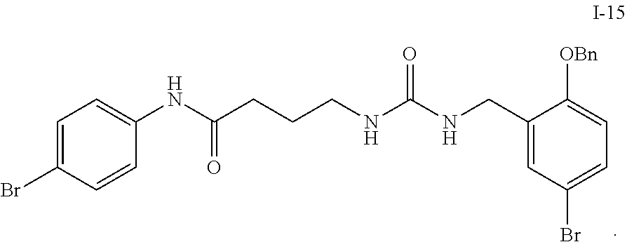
C1(CNC(NCCCC(NC2=CC=C(Br)C=C2)=O)=O)=CC(Br)=CC=C1[OBn]
